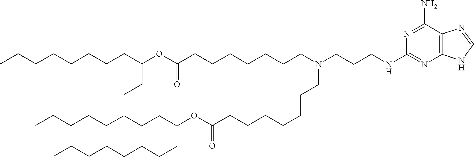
O(C(=O)CCCCCCCN(CCCCCCCC(OC(CCCCCCCC)CC)=O)CCCNC1=NC2=C(C(N)=N1)N=CN2)C(CCCCCCCC)CCCCCCCC
